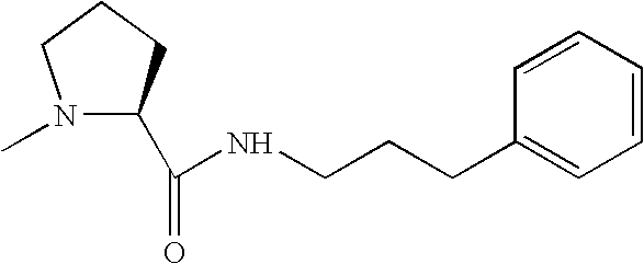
N1(C)C(C(=O)NCCCC2=CC=CC=C2)CCC1
